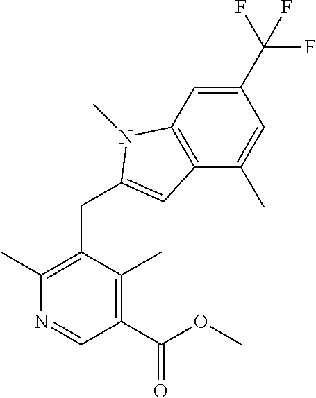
C1(C)=C(CC2=CC3=C(C=C(C(F)(F)F)C=C3C)N2C)C(C)=C(C(OC)=O)C=N1
